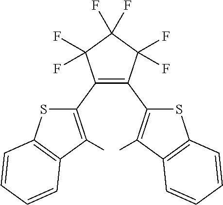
C1(F)(F)C(F)(F)C(F)(F)C(C2=C(C)C3=C(S2)C=CC=C3)=C1C1=C(C)C2=C(S1)C=CC=C2
